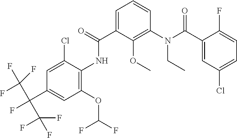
C1=C(C(=O)NC2=C(OC(F)F)C=C(C(F)(C(F)(F)F)C(F)(F)F)C=C2Cl)C(OC)=C(N(C(C2=CC(Cl)=CC=C2F)=O)CC)C=C1
